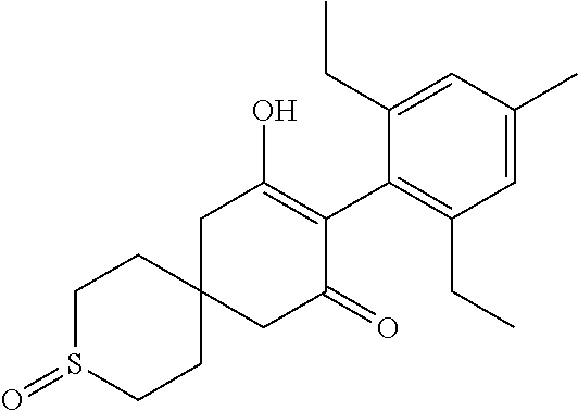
C12(CC(=O)C(C3=C(CC)C=C(C)C=C3CC)=C(O)C1)CCS(=O)CC2
